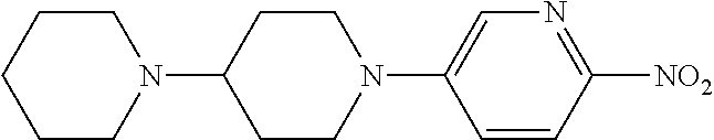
C1CCCCN1C1CCN(C2=CN=C([NO2])C=C2)CC1
